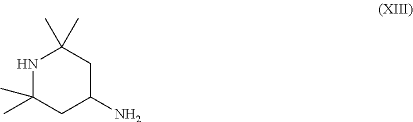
N1C(C)(C)CC(N)CC1(C)C
